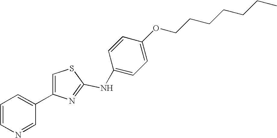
N(C1=NC(C2=CC=CN=C2)=CS1)C1=CC=C(OCCCCCCC)C=C1
